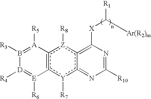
c12[Y]([R7])c3c([Z]([R8])c=1[A]([R5])=B([R3])[D]([R4])=[E]2[R6])=C([X]C([Ar(R2)m])[R1])N=C([R10])N=3
